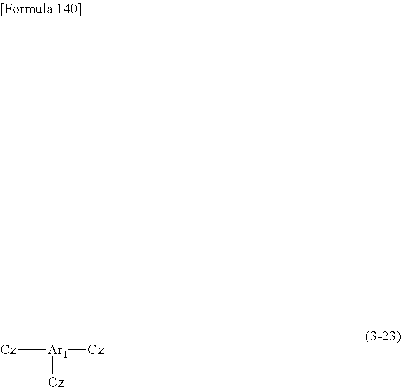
[Cz][Ar1]([Cz])[Cz]
